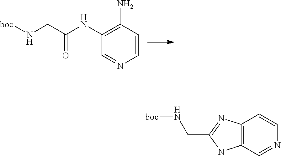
C1=CC(N)=C(NC(=O)CN[boc])C=N1.C12=C(C=NC=C1)NC(CN[boc])=N2
